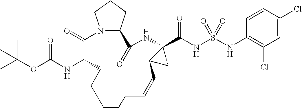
N12C(CCC1)C(=O)NC1(C(NS(=O)(=O)NC3=C(Cl)C=C(Cl)C=C3)=O)C(C1)C=CCCCCCC(NC(OC(C)(C)C)=O)C2=O
